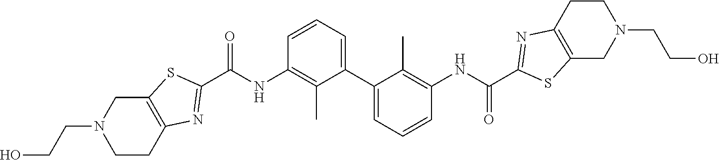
C12=C(SC(C(NC3=C(C)C(C4=CC=CC(NC(C5=NC6=C(S5)CN(CCO)CC6)=O)=C4C)=CC=C3)=O)=N1)CN(CCO)CC2
